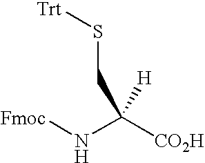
[Fmoc]NC([CO2H])([H])CS[Trt]
